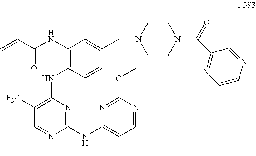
C1([F3C])=C(NC2=C(NC(C=C)=O)C=C(CN3CCN(C(=O)C4=NC=CN=C4)CC3)C=C2)N=C(NC2=C(C)C=NC(OC)=N2)N=C1
